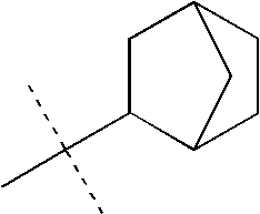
C1C(C(C)(C)C)C2CCC1C2
